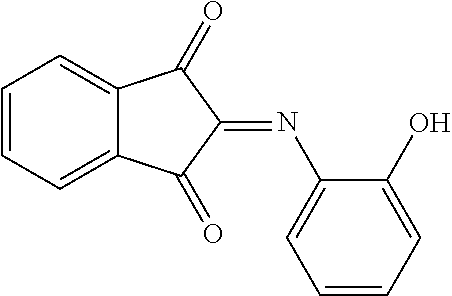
C1=CC=C2C(=C1)C(=O)C(=NC1=CC=CC=C1O)C2=O
